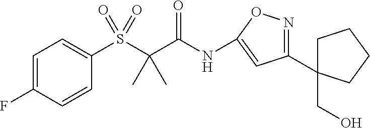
S(C(C(NC1=CC(C2(CO)CCCC2)=NO1)=O)(C)C)(=O)(=O)C1=CC=C(F)C=C1
